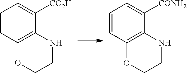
C1=CC2=C(C([CO2H])=C1)NCCO2.C1=CC2=C(C([CONH2])=C1)NCCO2
